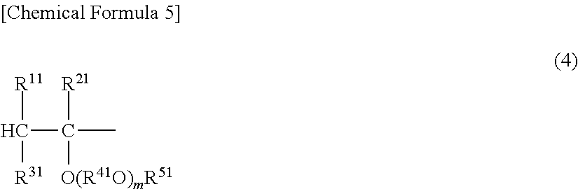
C(C([R11])[R31])([R21])([O(R41O)mR51])C
